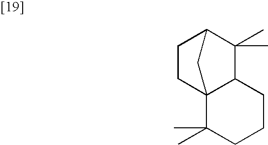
C1(C)(C)C2CCC3(C1CCCC3(C)C)C2
